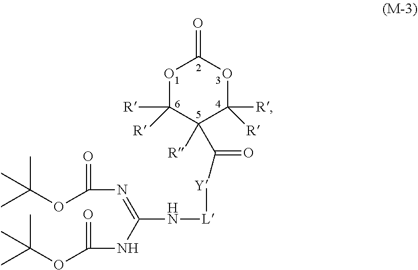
O1C([R])([R])C([R])(C(=O)[Y][L]NC(=NC(=O)OC(C)(C)C)NC(=O)OC(C)(C)C)C([R])([R])OC1=O
